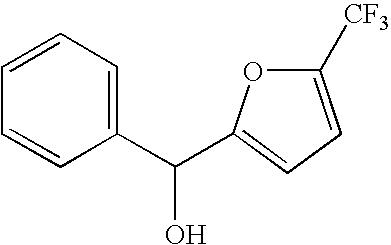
C1=CC=C(C(O)C2=CC=C([CF3])O2)C=C1
